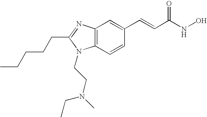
C12=C(C=CC(C=CC(NO)=O)=C1)N(CCN(C)CC)C(CCCCC)=N2
